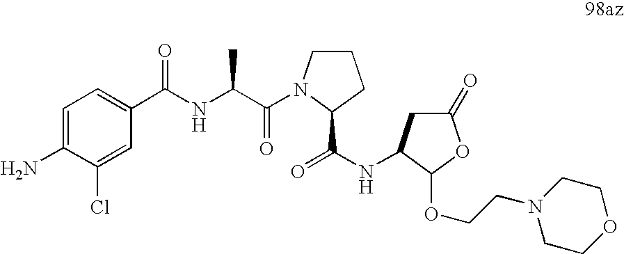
C1=C(N)C(Cl)=CC(C(NC(C(=O)N2CCCC2C(NC2CC(=O)OC2OCCN2CCOCC2)=O)C)=O)=C1
